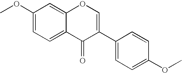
C1(OC)=CC=C2C(=C1)OC=C(C1=CC=C(OC)C=C1)C2=O
